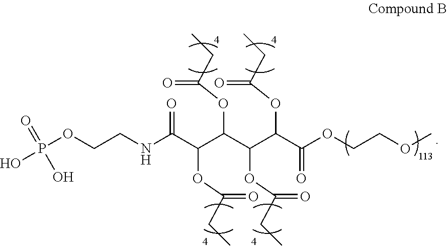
P(OCCNC(C(C(C(C(C(OCCOC)=O)OC(CC)=O)OC(CC)=O)OC(CC)=O)OC(CC)=O)=O)(O)(O)=O
